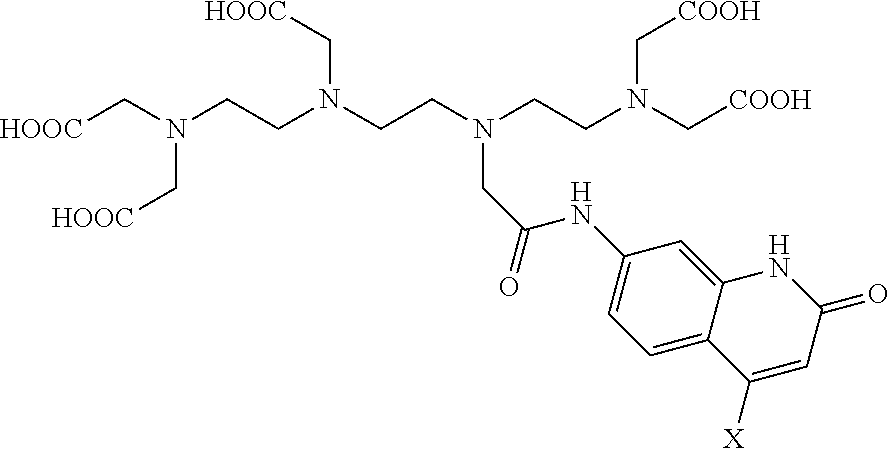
[HOOC]CN(CCN(CCN(CCN(C[COOH])C[COOH])CC(NC1=CC=C2C(=C1)NC(=O)C=C2[X])=O)C[HOOC])C[HOOC]
